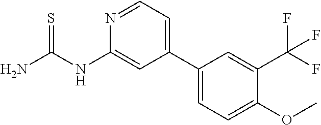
NC(NC1=CC(C2=CC=C(OC)C(C(F)(F)F)=C2)=CC=N1)=S
